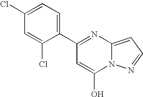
C1(C2=NC3=CC=NN3C(O)=C2)=CC=C(Cl)C=C1Cl
